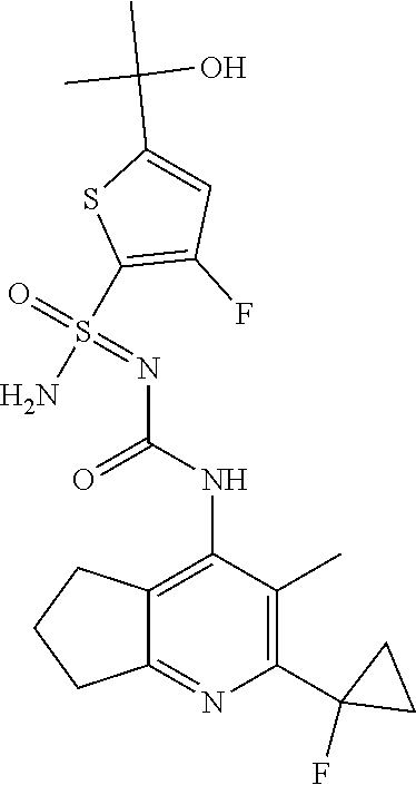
C1(NC(N=S(=O)(C2=C(F)C=C(C(C)(O)C)S2)N)=O)=C2C(=NC(C3(F)CC3)=C1C)CCC2
